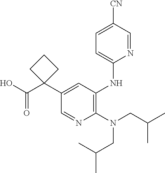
C1(N(CC(C)C)CC(C)C)=C(NC2=CC=C([CN])C=N2)C=C(C2(C(O)=O)CCC2)C=N1
